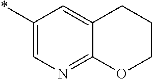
*C1=CN=C2C(=C1)CCCO2
